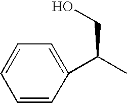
C1=CC(C(C)CO)=CC=C1
